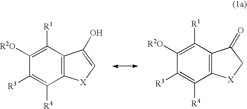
C12=C(C([R1])=C([R2O])C([R3])=C1[R4])C(O)=C[X]2.C12=C(C([R1])=C([R2O])C([R3])=C1[R4])C(=O)C[X]2
